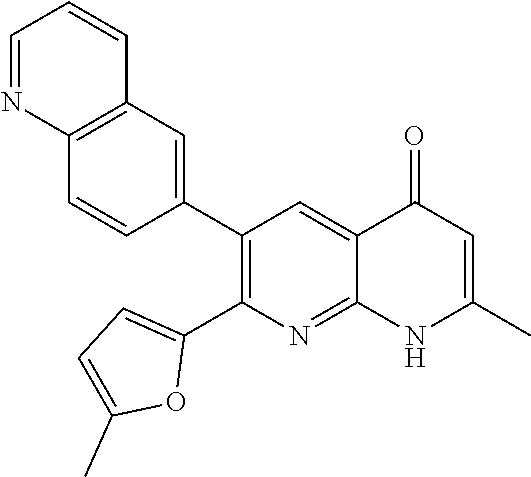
C12=C(C=C(C3=C(C4=CC=C(C)O4)N=C4C(=C3)C(=O)C=C(C)N4)C=C1)C=CC=N2
